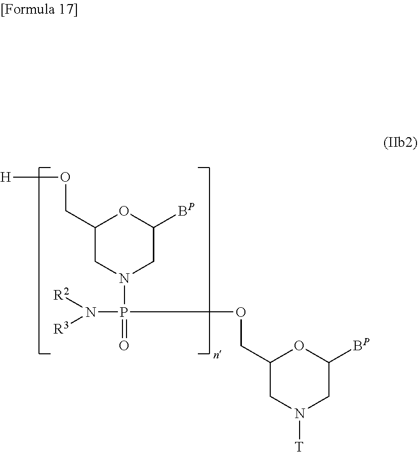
O(CC1CN(P(=O)(N([R2])[R3])OCC2CN([T])CC([BP])O2)CC([BP])O1)[H]
